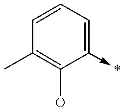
C1=CC=C(->*)C(O)=C1C
